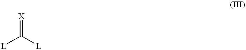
[L]C([L])=[X]
